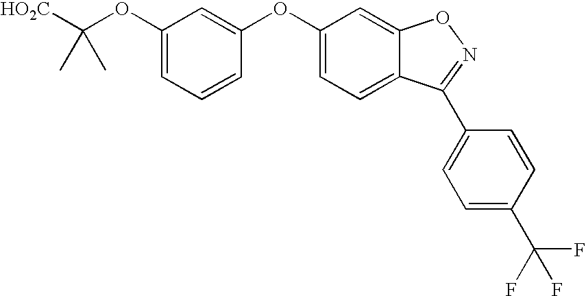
C1(OC([HO2C])(C)C)=CC=CC(OC2=CC=C3C(=C2)ON=C3C2=CC=C(C(F)(F)F)C=C2)=C1
